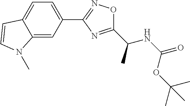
C1=C2C(=CC(C3=NOC(C(NC(=O)OC(C)(C)C)C)=N3)=C1)N(C)C=C2
